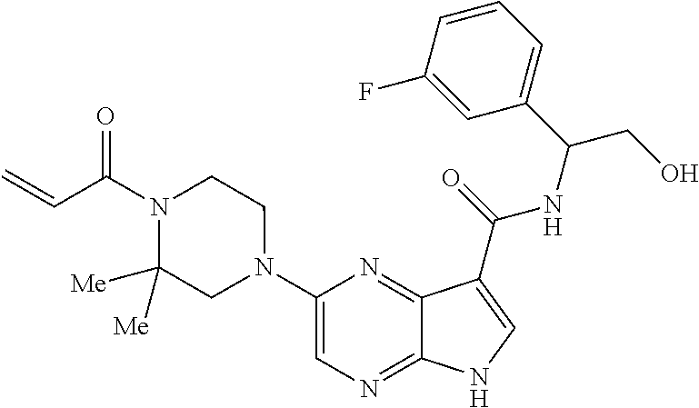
C1(N2CCN(C(C=C)=O)C([Me])([Me])C2)=CN=C2C(=N1)C(C(=O)NC(CO)C1=CC=CC(F)=C1)=CN2
